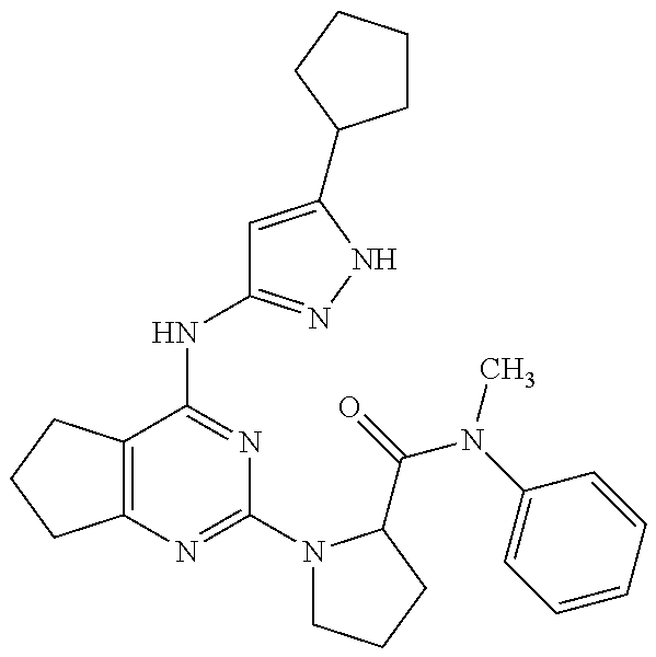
C12=C(C(NC3=NNC(C4CCCC4)=C3)=NC(N3CCCC3C(=O)N(C3=CC=CC=C3)C)=N1)CCC2
